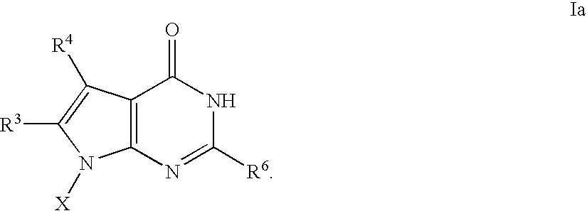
C12=C(N=C([R6])NC1=O)N([X])C([R3])=C2[R4]
